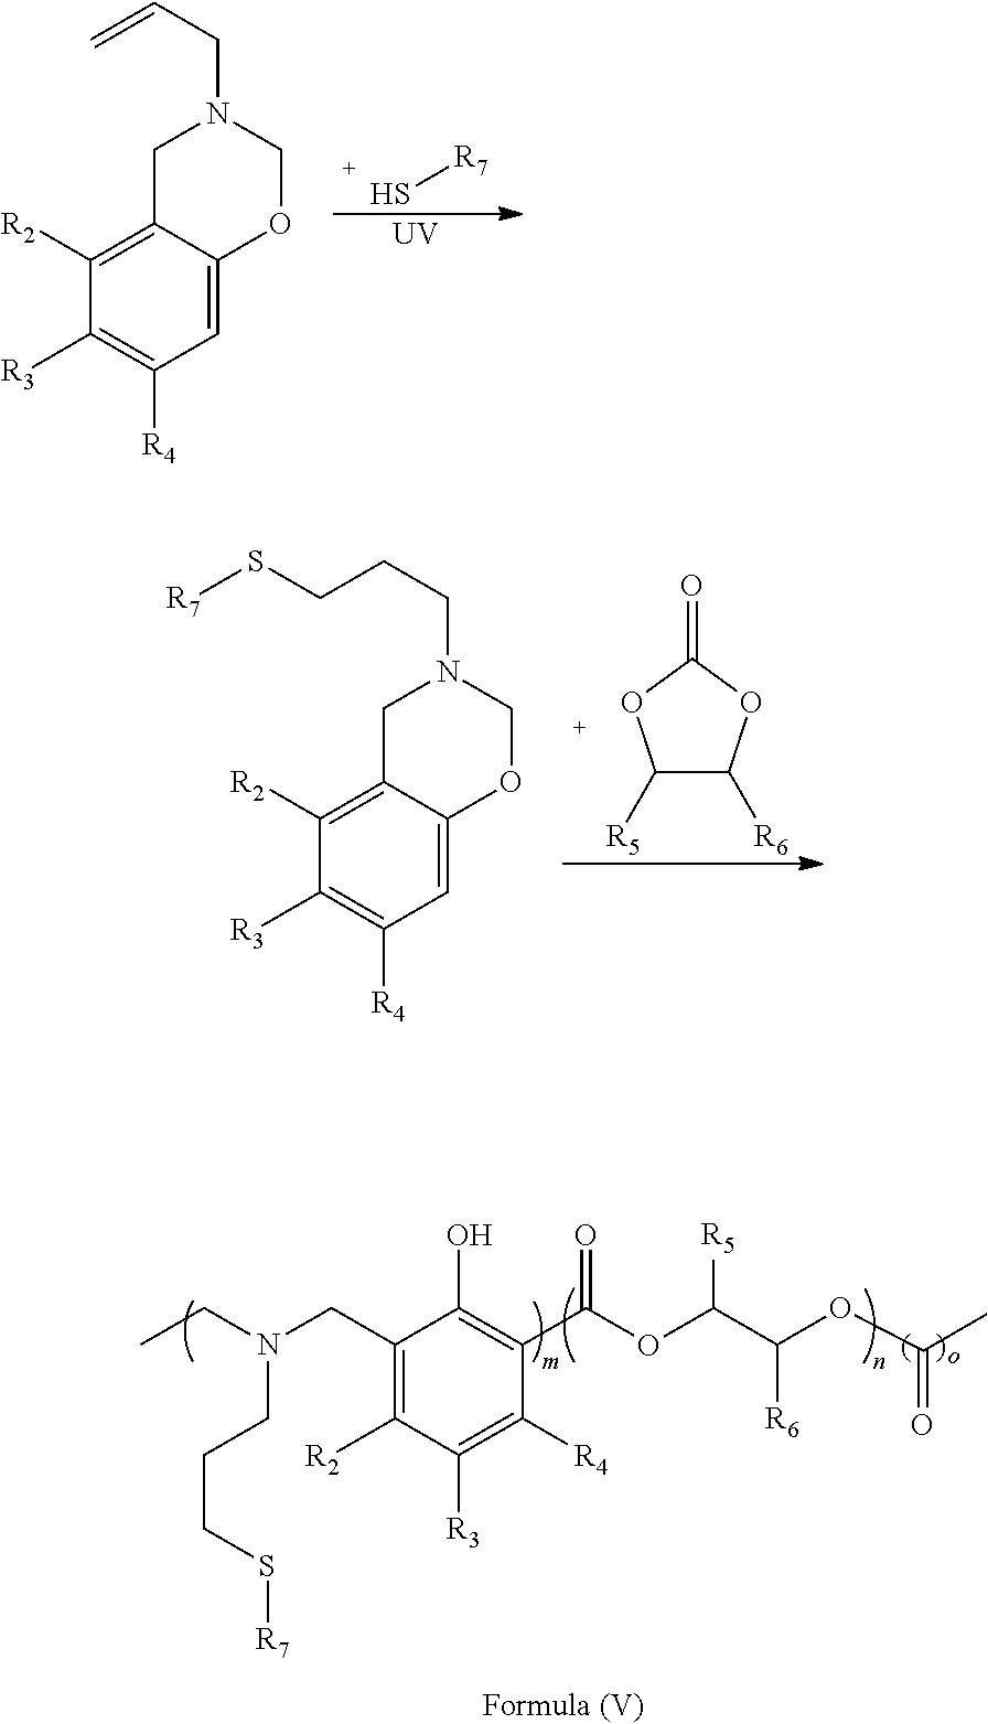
C1([R2])=C2C(=CC([R4])=C1[R3])OCN(CC=C)C2.S[R7].[UV].C1([R5])C([R6])OC(=O)O1.C1([R2])=C2C(=CC([R4])=C1[R3])OCN(CCCS[R7])C2.CCN(CC1=C([R2])C([R3])=C([R4])C(C(OC(C(OC(C)=O)[R6])[R5])=O)=C1O)CCCS[R7]
